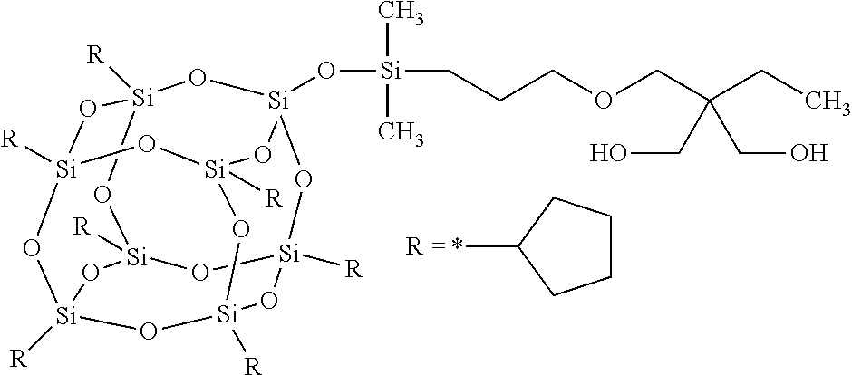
[Si]12([R])O[Si]3([R])O[Si]4([R])O[Si]([R])(O1)O[Si]1(O[Si](CCCOCC(CC)(CO)CO)(C)C)O[Si]([R])(O2)O[Si]([R])(O3)O[Si]([R])(O4)O1.*C1CCCC1
